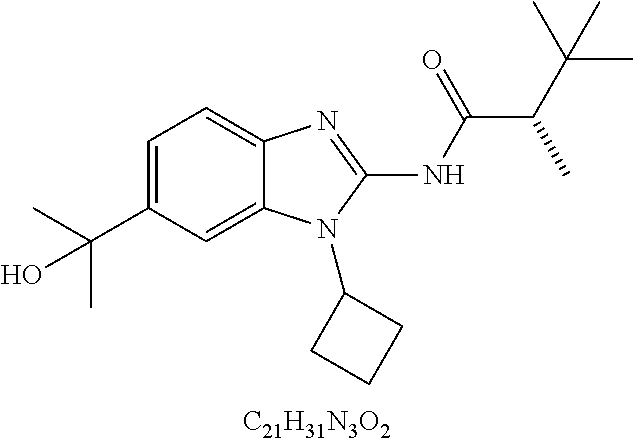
C1=C(C(C)(C)O)C=C2C(=C1)N=C(NC(=O)C(C(C)(C)C)C)N2C1CCC1.[C21H31N3O2]
